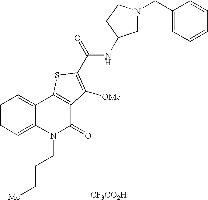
[CF3CO2H].N1(CC2=CC=CC=C2)CC(NC(=O)C2=C([OMe])C3=C(C4=CC=CC=C4N(CCC[Me])C3=O)S2)CC1
